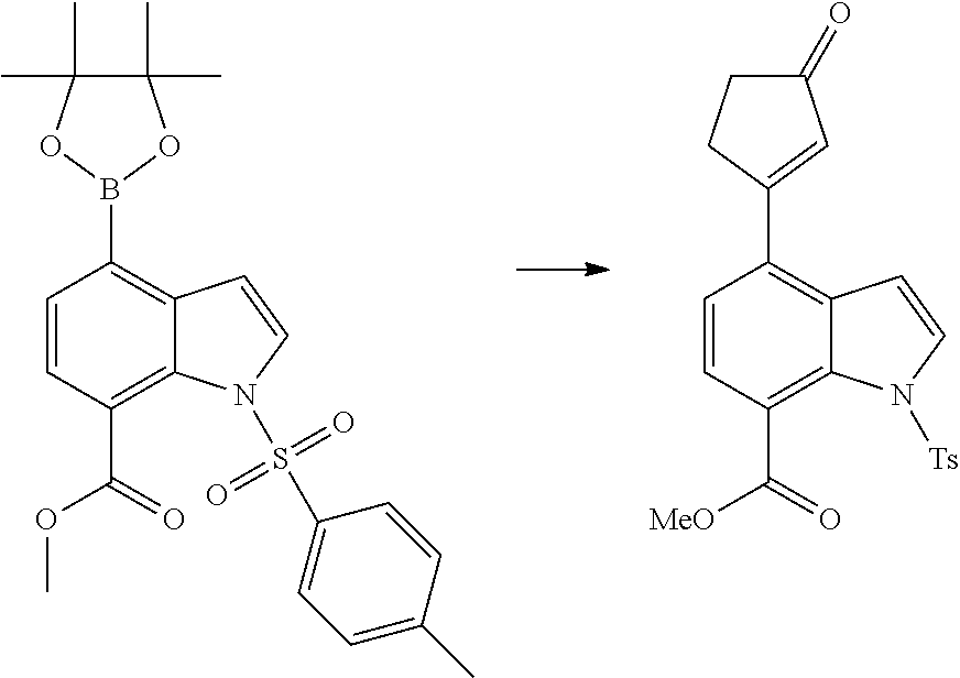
C1(C)(C)C(C)(C)OB(C2=C3C(=C(C(=O)OC)C=C2)N(S(=O)(=O)C2=CC=C(C)C=C2)C=C3)O1.C1(=O)CCC(C2=C3C(=C(C([MeO])=O)C=C2)N([Ts])C=C3)=C1
